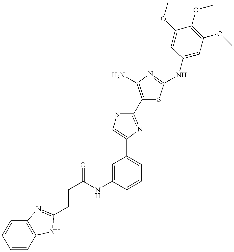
C(NC1=CC(C2=CSC(C3=C(N)N=C(NC4=CC(OC)=C(OC)C(OC)=C4)S3)=N2)=CC=C1)(=O)CCC1=NC2=C(C=CC=C2)N1
